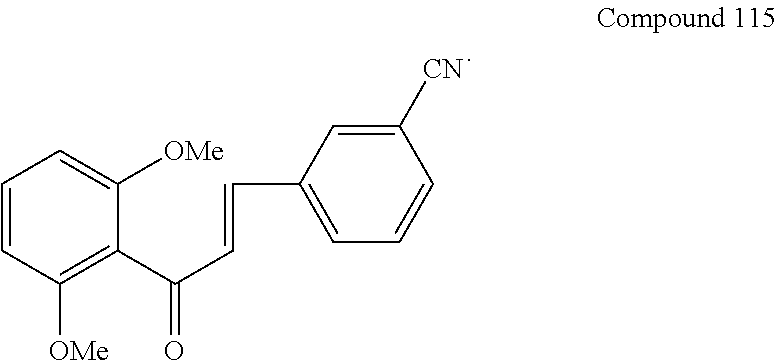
C1=CC([OMe])=C(C(C=CC2=CC=CC([CN])=C2)=O)C([OMe])=C1
